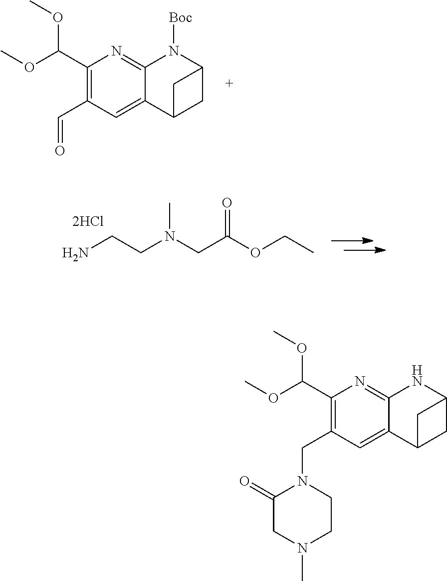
C1(C(OC)OC)=C(CN2C(=O)CN(C)CC2)C=C2C(=N1)NC1CC2C1.C1(C(OC)OC)=C(C=O)C=C2C(=N1)N([Boc])C1CC2C1.NCCN(CC(OCC)=O)C
